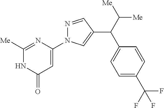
C1([Me])=NC(N2N=CC(C(C([Me])[Me])C3=CC=C(C(F)(F)F)C=C3)=C2)=CC(=O)N1
